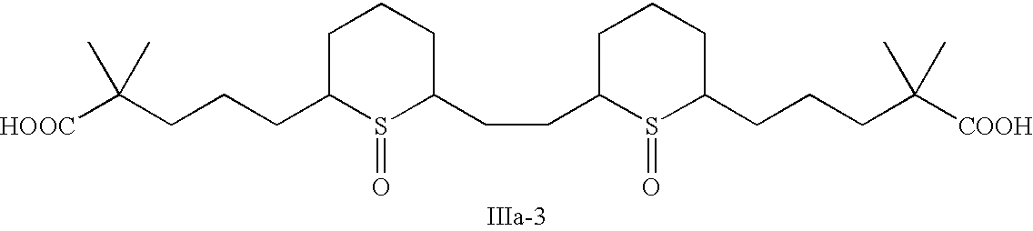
C1C(CCCC([HOOC])(C)C)S(=O)C(CCC2S(=O)C(CCCC([COOH])(C)C)CCC2)CC1
